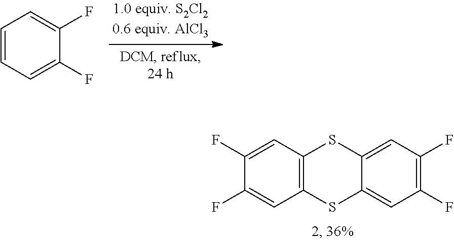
C1=CC=C(F)C(F)=C1.C12=C(C=C(F)C(F)=C1)SC1=CC(F)=C(F)C=C1S2
